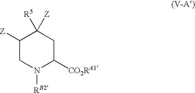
C1([Z])CN([RB2])C([CO2RA1])CC1([R5])[Z]
